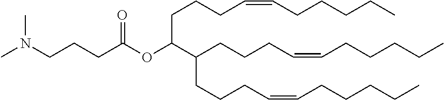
CCCCCC=CCCCC(C(OC(CCCN(C)C)=O)CCCC=CCCCCC)CCCC=CCCCCC
